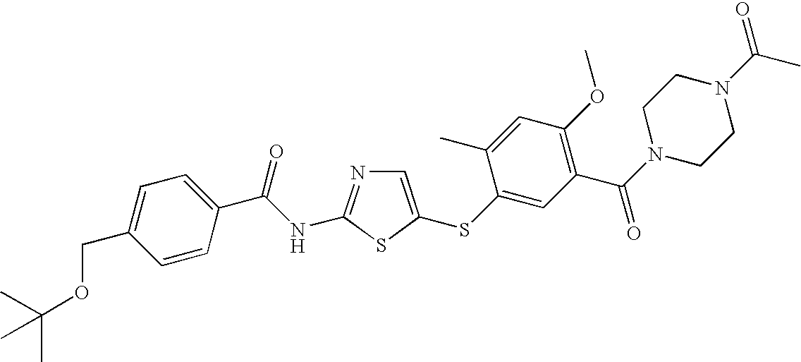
C1=C(SC2=CC(C(N3CCN(C(C)=O)CC3)=O)=C(OC)C=C2C)SC(NC(C2=CC=C(COC(C)(C)C)C=C2)=O)=N1
